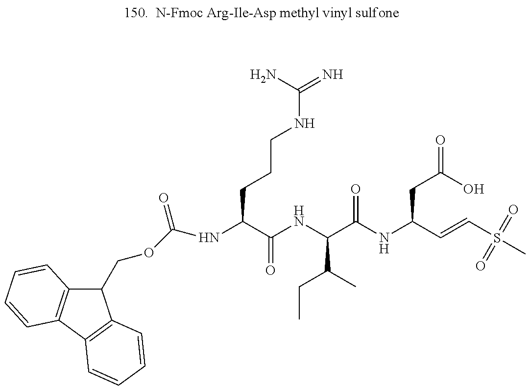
C1(COC(NC(C(=O)NC(C(CC)C)C(=O)NC(CC(O)=O)C=CS(=O)(=O)C)CCCNC(N)=N)=O)C2=C(C3=C1C=CC=C3)C=CC=C2
